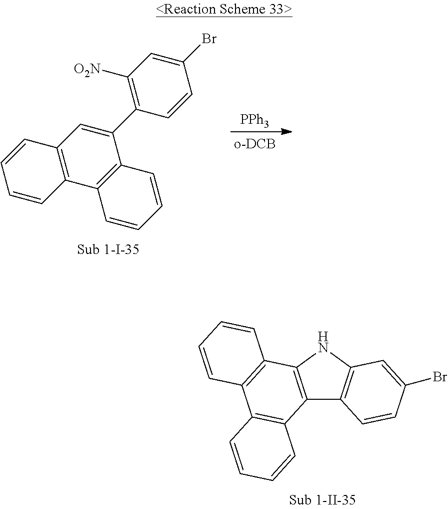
C12=C(C3=C(C(C4=C([O2N])C=C(Br)C=C4)=C1)C=CC=C3)C=CC=C2.[PPh3].C12=C(NC3=C1C=CC(Br)=C3)C1=C(C3=C2C=CC=C3)C=CC=C1
